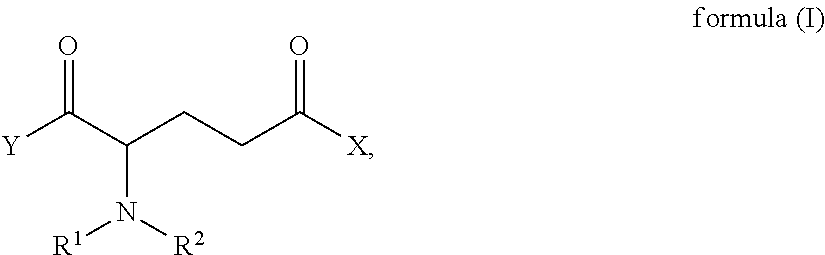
C(C(N([R2])[R1])CCC(=O)[X])([Y])=O
